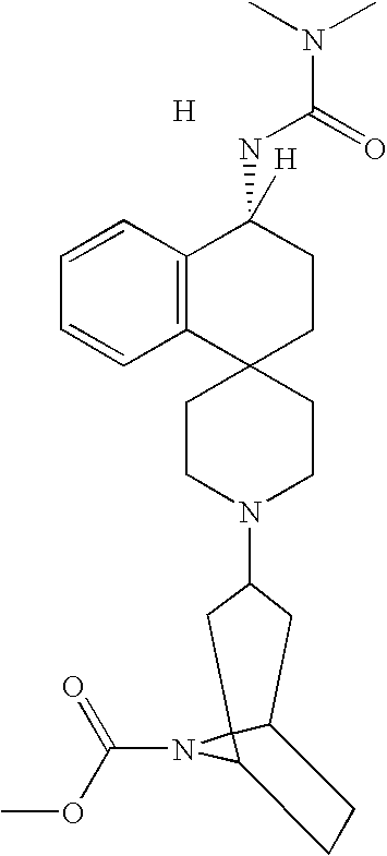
[H].C1CN(C2CC3C4(N(C(OC)=O)C4CC3)C2)CCC12CCC(NC(N(C)C)=O)([H])C1=C2C=CC=C1
